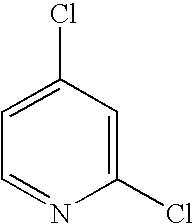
C1=C(Cl)C=C(Cl)N=C1
